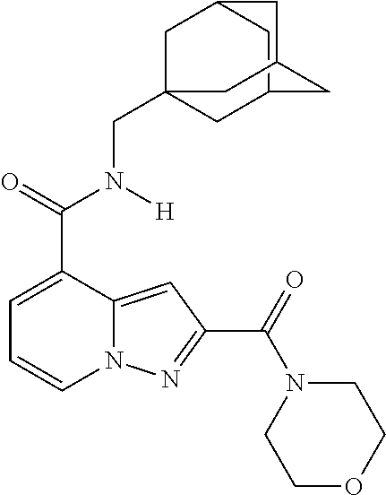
C1=C(C(=O)N([H])CC23CC4CC(C2)CC(C4)C3)C2=CC(C(=O)N3CCOCC3)=NN2C=C1
